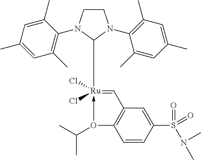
C1CN(C2=C(C)C=C(C)C=C2C)C([Ru]2(Cl)(Cl)-O(C(C)C)C3=C(C=2)C=C(S(=O)(=O)N(C)C)C=C3)N1C1=C(C)C=C(C)C=C1C
